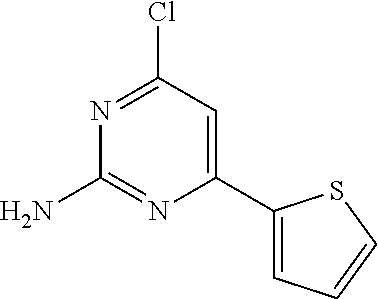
C1(N)=NC(C2=CC=CS2)=CC(Cl)=N1
